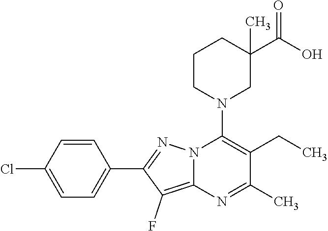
C1=CC(Cl)=CC=C1C1=NN2C(=C1F)N=C(C)C(CC)=C2N1CC(C(O)=O)(C)CCC1
